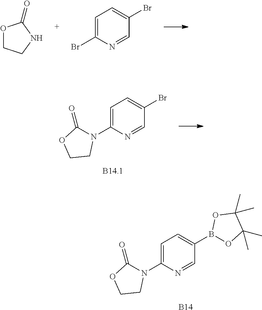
C1=NC(N2C(=O)OCC2)=CC=C1B1OC(C)(C)C(C)(C)O1.[B14].O1C(=O)NCC1.C1=NC(Br)=CC=C1Br.C1=NC(N2C(=O)OCC2)=CC=C1Br
